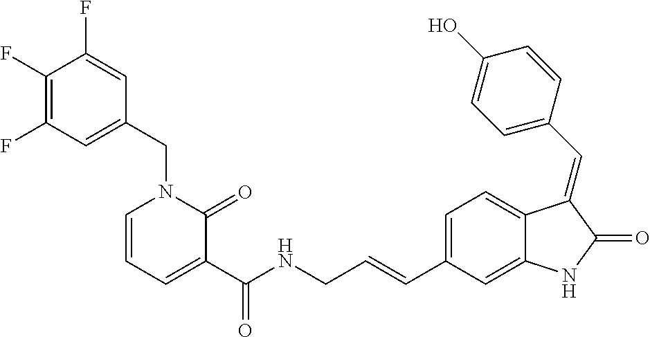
C1(F)=C(F)C=C(CN2C=CC=C(C(NCC=CC3=CC=C4C(=C3)NC(=O)C4=CC3=CC=C(O)C=C3)=O)C2=O)C=C1F
